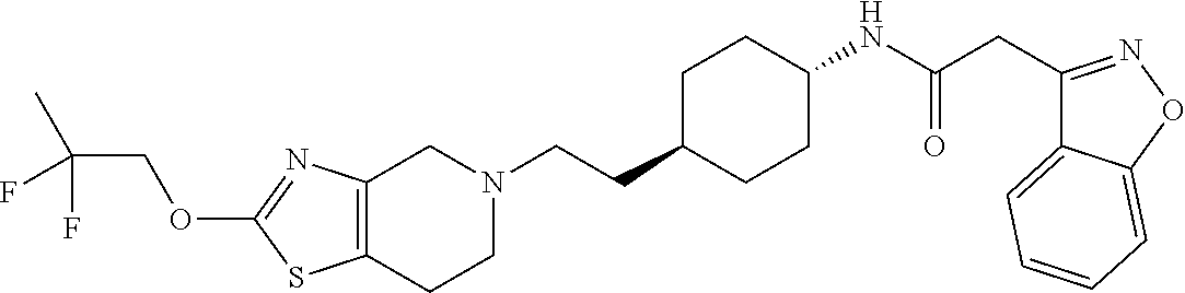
C12=C(CCN(CCC3CCC(NC(CC4=NOC5=CC=CC=C45)=O)CC3)C1)SC(OCC(C)(F)F)=N2
